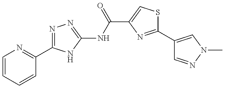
N1=C(C2=NC=CC=C2)NC(NC(C2=CSC(C3=CN(C)N=C3)=N2)=O)=N1
